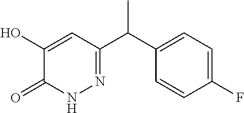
C1(C(C2=NNC(=O)C(O)=C2)C)=CC=C(F)C=C1
